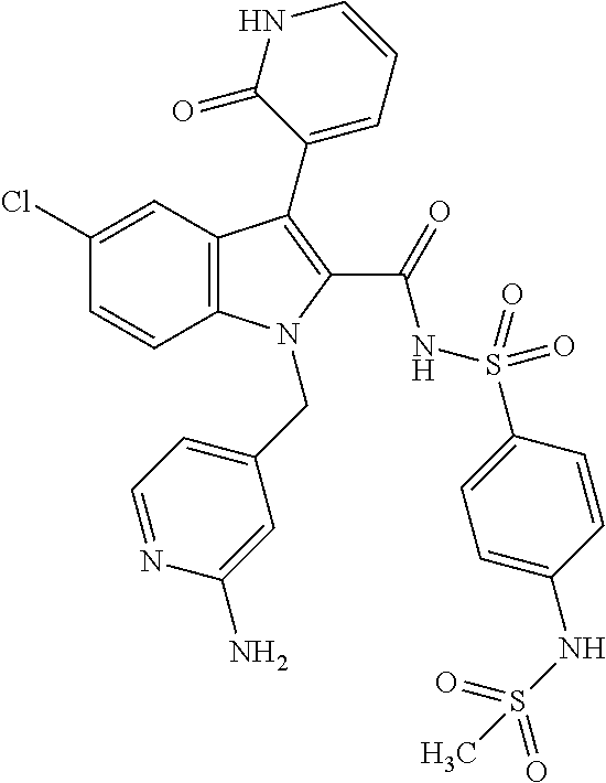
C1(Cl)=CC2=C(C=C1)N(CC1=CC=NC(N)=C1)C(C(=O)NS(=O)(=O)C1=CC=C(NS(=O)(=O)C)C=C1)=C2C1=CC=CNC1=O
